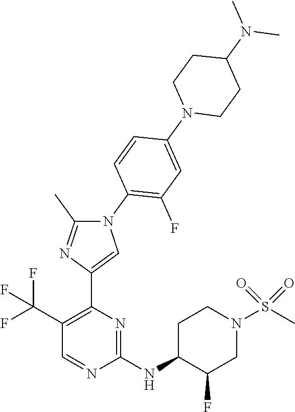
C1(C(F)(F)F)=C(C2=CN(C3=C(F)C=C(N4CCC(N(C)C)CC4)C=C3)C(C)=N2)N=C(NC2C(F)CN(S(C)(=O)=O)CC2)N=C1
